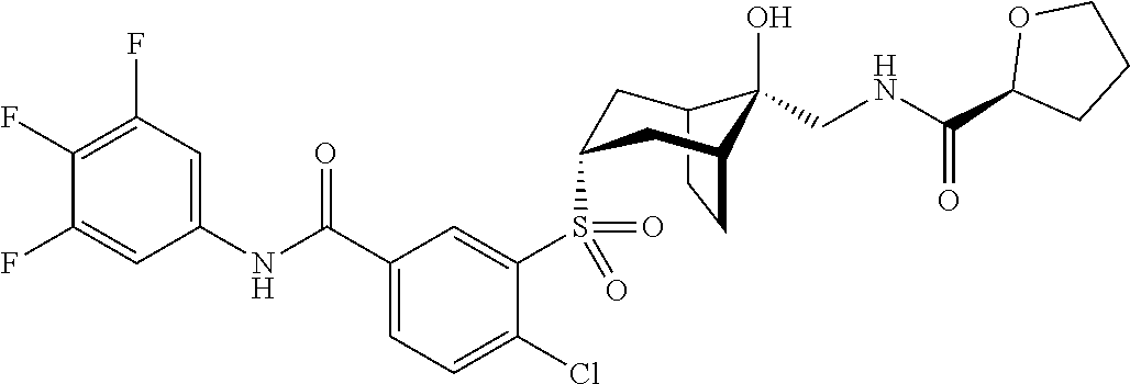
C12CCC(CC(S(C3=CC(C(NC4=CC(F)=C(F)C(F)=C4)=O)=CC=C3Cl)(=O)=O)C1)C2(O)CNC(C1CCCO1)=O
